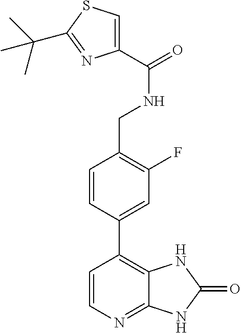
C1=C(C2=C3C(=NC=C2)NC(=O)N3)C=CC(CNC(=O)C2=CSC(C(C)(C)C)=N2)=C1F
